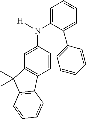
C1=CC=C(N(C2=CC3=C(C=C2)C2=C(C3(C)C)C=CC=C2)[H])C(C2=CC=CC=C2)=C1
